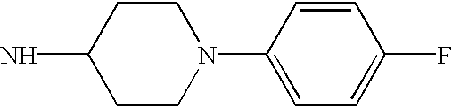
C1CN(C2=CC=C(F)C=C2)CCC1N
